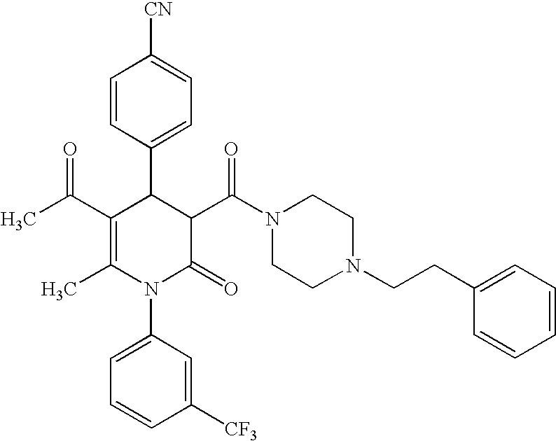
C1=CC(C2C(C(C)=O)=C(C)N(C3=CC=CC([CF3])=C3)C(=O)C2C(N2CCN(CCC3=CC=CC=C3)CC2)=O)=CC=C1[CN]
